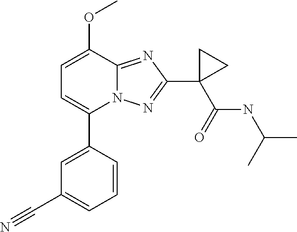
C1=C(OC)C2=NC(C3(C(=O)NC(C)C)CC3)=NN2C(C2=CC(C#N)=CC=C2)=C1
